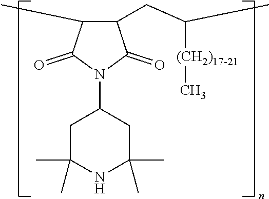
C1(C)C(CC([(CH2)17-21]C)C)C(=O)N(C2CC(C)(C)NC(C)(C)C2)C1=O
